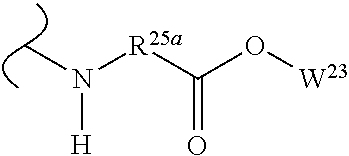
CN([R25a]C(=O)O[W23])[H]
